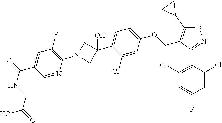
C1(Cl)=C(C2=NOC(C3CC3)=C2COC2=CC=C(C3(O)CN(C4=C(F)C=C(C(=O)NCC(=O)O)C=N4)C3)C(Cl)=C2)C(Cl)=CC(F)=C1
